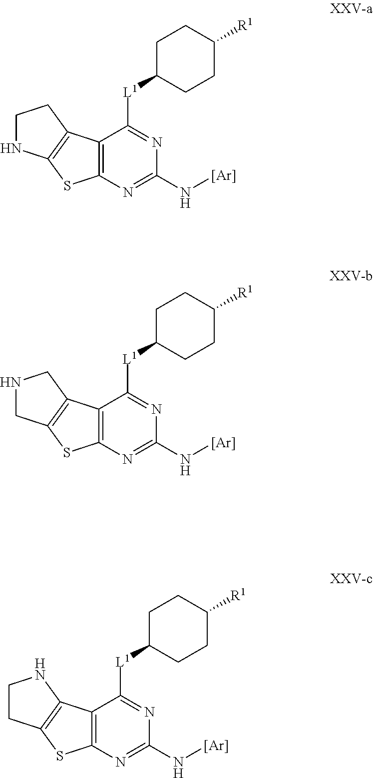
C12=C(N=C(N[Ar])N=C1[L1]C1CCC([R1])CC1)SC1=C2CCN1.C12=C(N=C(N[Ar])N=C1[L1]C1CCC([R1])CC1)SC1=C2CNC1.C12=C(N=C(N[Ar])N=C1[L1]C1CCC([R1])CC1)SC1=C2NCC1
